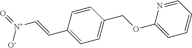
O=[N+]([O-])C=CC1=CC=C(COC2=CC=CC=N2)C=C1
